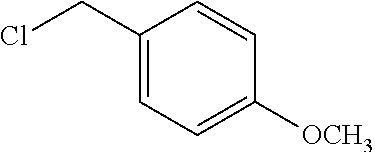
C1(CCl)=CC=C([OCH3])C=C1
